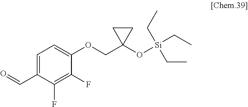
C1=C(C=O)C(F)=C(F)C(OCC2(O[Si](CC)(CC)CC)CC2)=C1
